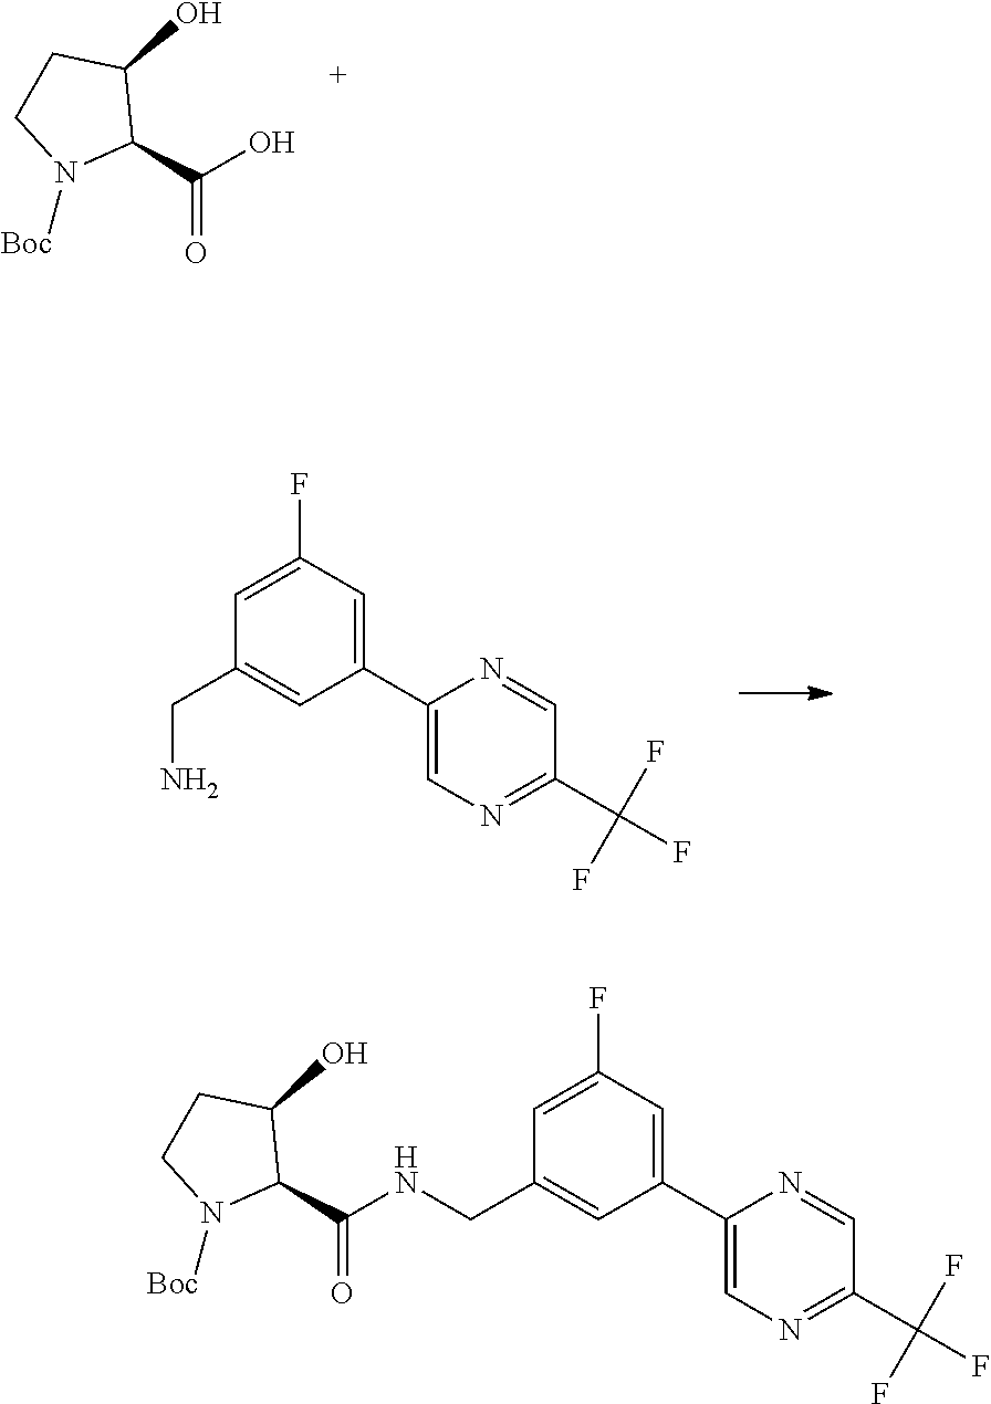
C1(C(O)=O)C(O)CCN1[Boc].C(C1=CC(C2=CN=C(C(F)(F)F)C=N2)=CC(F)=C1)N.C1(C(NCC2=CC(C3=CN=C(C(F)(F)F)C=N3)=CC(F)=C2)=O)C(O)CCN1[Boc]
